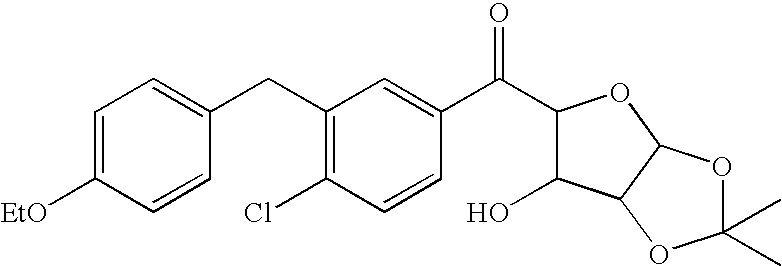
C1=C([EtO])C=CC(CC2=C(Cl)C=CC(C(=O)C3C(O)C4C(O3)OC(C)(C)O4)=C2)=C1
